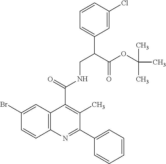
C1=CC(Cl)=CC(C(CNC(C2=C(C)C(C3=CC=CC=C3)=NC3=C2C=C(Br)C=C3)=O)C(OC(C)(C)C)=O)=C1
